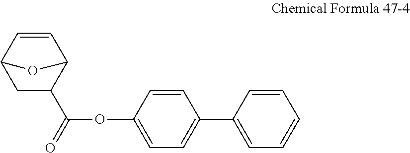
C1C(C(=O)OC2=CC=C(C3=CC=CC=C3)C=C2)C2C=CC1O2
